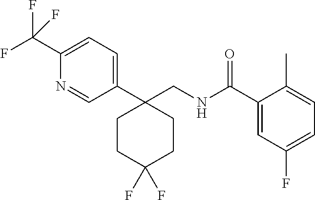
C1(C(NCC2(C3=CC=C(C(F)(F)F)N=C3)CCC(F)(F)CC2)=O)=CC(F)=CC=C1C
